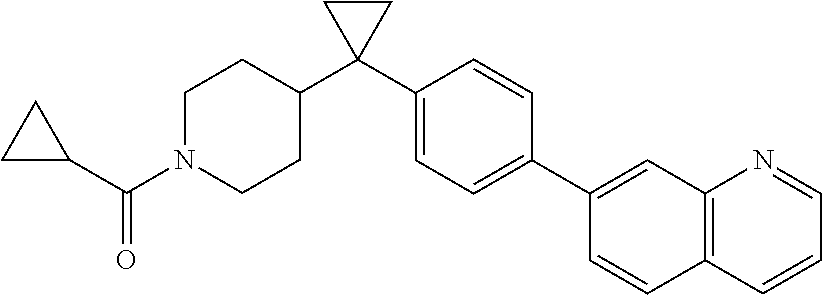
C1(C2(C3CCN(C(=O)C4CC4)CC3)CC2)=CC=C(C2=CC3=C(C=CC=N3)C=C2)C=C1
